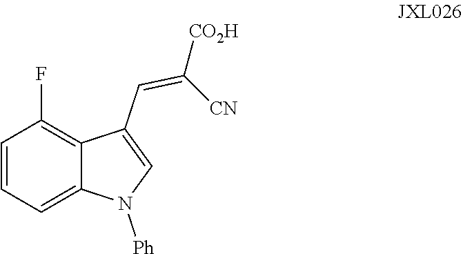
C1(F)=C2C(C=C([CO2H])[CN])=CN([Ph])C2=CC=C1
